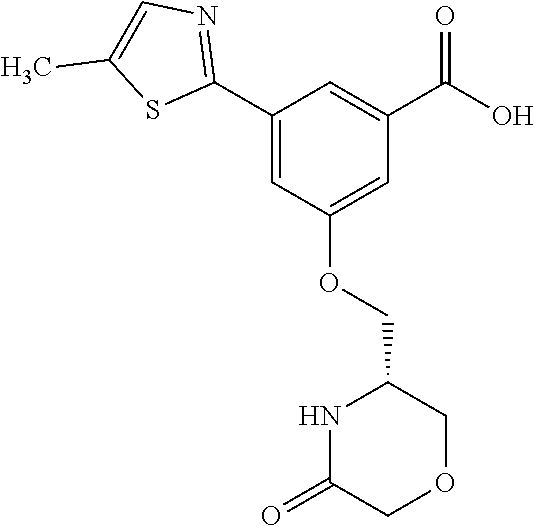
C1(C2=NC=C(C)S2)=CC(OCC2NC(=O)COC2)=CC(C(O)=O)=C1
